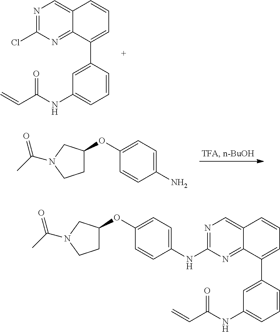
N1=C(Cl)N=C2C(=C1)C=CC=C2C1=CC(NC(C=C)=O)=CC=C1.C1(OC2=CC=C(N)C=C2)CCN(C(C)=O)C1.N1=C(NC2=CC=C(OC3CCN(C(C)=O)C3)C=C2)N=C2C(=C1)C=CC=C2C1=CC(NC(C=C)=O)=CC=C1
